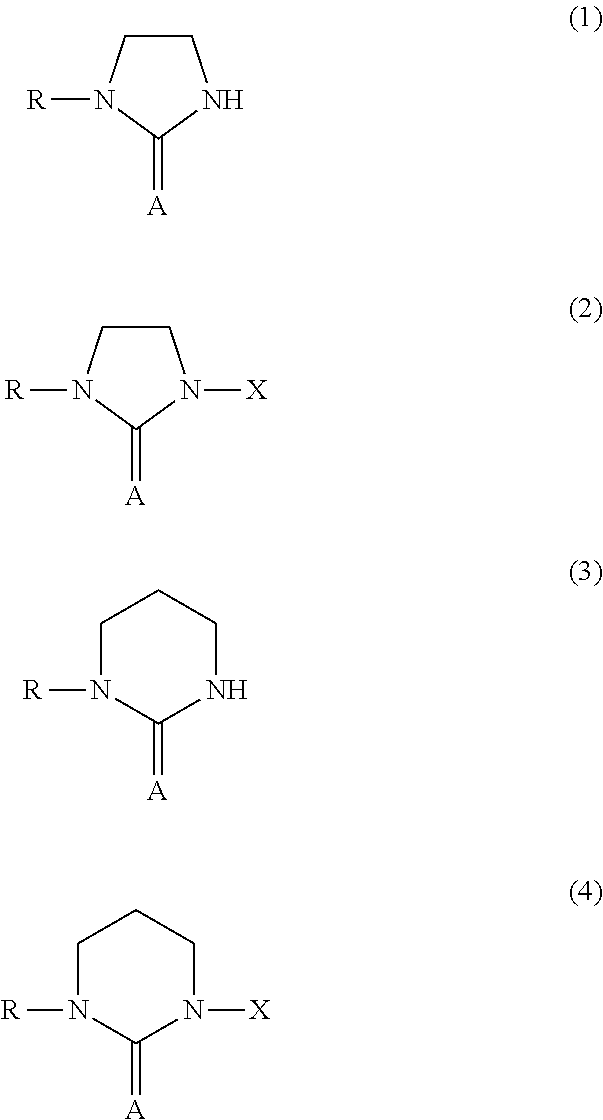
C1CN([R])C(=[A])N1.C1CN([R])C(=[A])N1[X].C1N([R])C(=[A])NCC1.C1N([R])C(=[A])N([X])CC1
